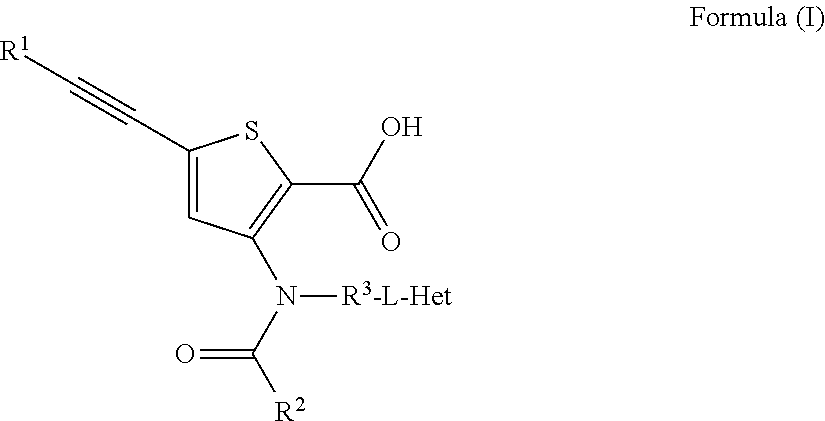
C1(C#C[R1])=CC(N([R3-L-Het])C(=O)[R2])=C(C(=O)O)S1
